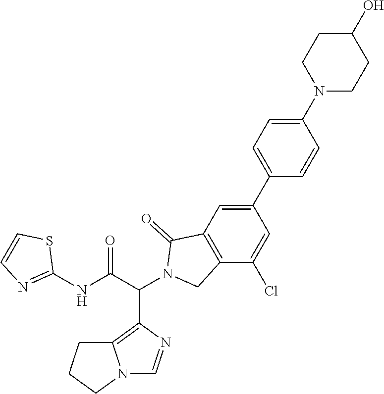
N1(C2=CC=C(C3=CC4=C(C(Cl)=C3)CN(C(C(NC3=NC=CS3)=O)C3=C5N(C=N3)CCC5)C4=O)C=C2)CCC(O)CC1
